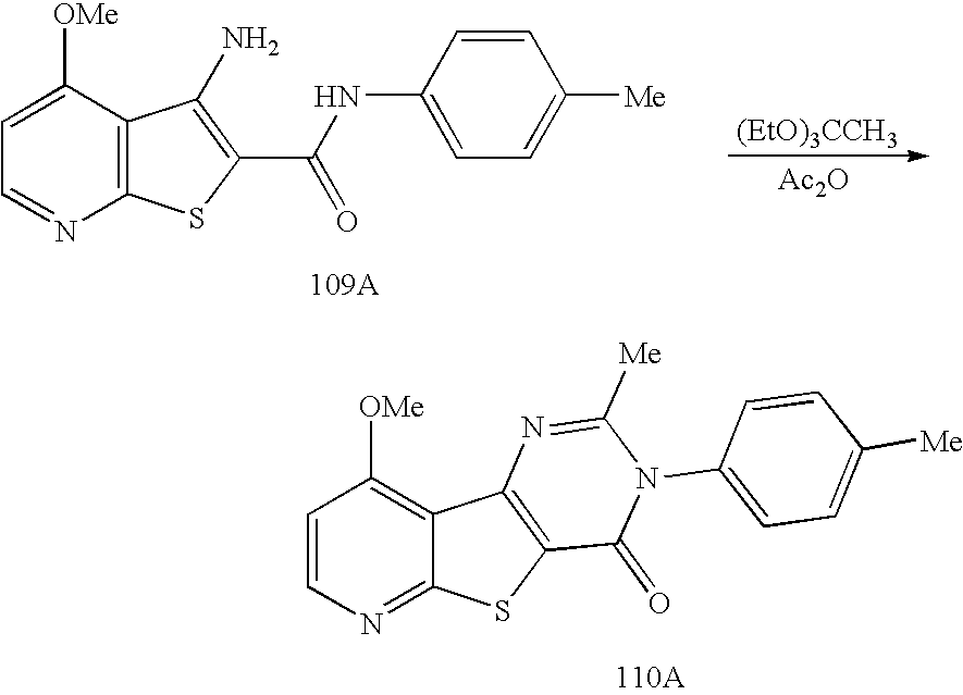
C1=CN=C2C(=C1[OMe])C1=C(S2)C(=O)N(C2=CC=C([Me])C=C2)C([Me])=N1.C1=C([OMe])C2=C(N=C1)SC(C(=O)NC1=CC=C([Me])C=C1)=C2N.[(EtO)3CCH3].[Ac2O]
